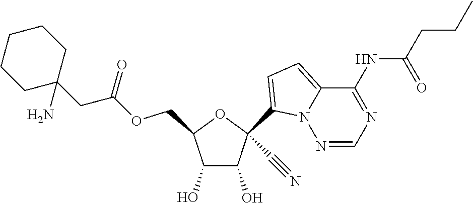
C1(O)C(O)C(COC(CC2(N)CCCCC2)=O)OC1(C1=CC=C2N1N=CN=C2NC(=O)CCC)C#N
